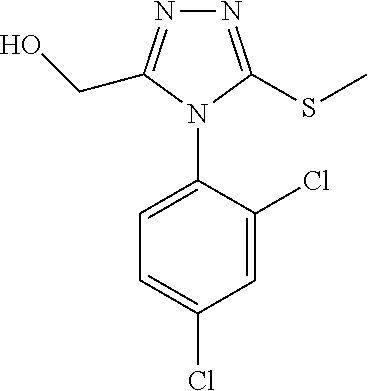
N1=C(SC)N(C2=CC=C(Cl)C=C2Cl)C(CO)=N1
